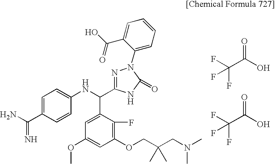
O=C(O)C(F)(F)F.C1=C(C(NC2=CC=C(C(=N)N)C=C2)C2=NN(C3=CC=CC=C3C(O)=O)C(=O)N2)C(F)=C(OCC(CN(C)C)(C)C)C=C1OC.O=C(O)C(F)(F)F
